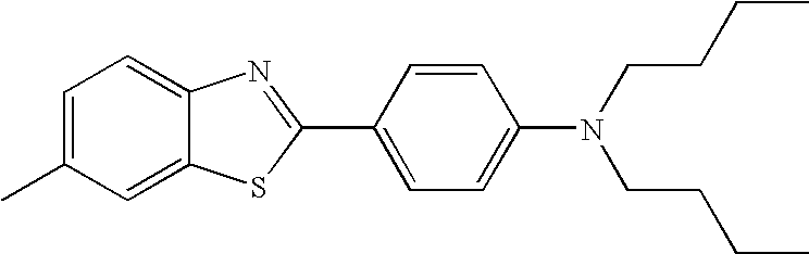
C1=C(C)C=C2C(=C1)N=C(C1=CC=C(N(CCCC)CCCC)C=C1)S2
